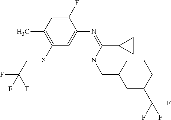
C1(F)=CC(C)=C(SCC(F)(F)F)C=C1N=C(C1CC1)NCC1CC(C(F)(F)F)CCC1
